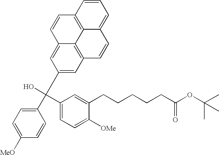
C1(C(O)(C2=CC=C([OMe])C(CCCCCC(OC(C)(C)C)=O)=C2)C2=CC3=C4C(=C2)C=CC2=C4C(=CC=C2)C=C3)=CC=C([MeO])C=C1
